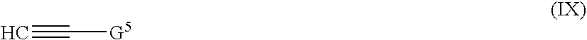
C([G5])#C
